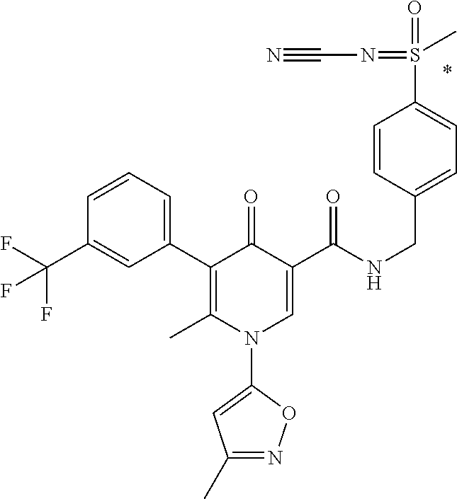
C1(C2=C(C)N(C3=CC(C)=NO3)C=C(C(NCC3=CC=C(S(=O)(=NC#N)C)C=C3)=O)C2=O)=CC=CC(C(F)(F)F)=C1
